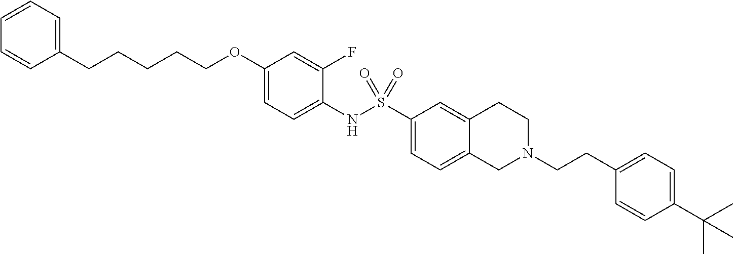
C1(NS(C2=CC=C3C(=C2)CCN(CCC2=CC=C(C(C)(C)C)C=C2)C3)(=O)=O)=CC=C(OCCCCCC2=CC=CC=C2)C=C1F
